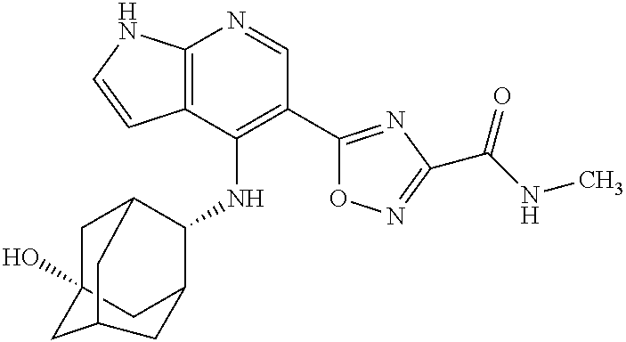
C12=C(C(NC3C4CC5(O)CC3CC(C5)C4)=C(C3=NC(C(NC)=O)=NO3)C=N1)C=CN2
